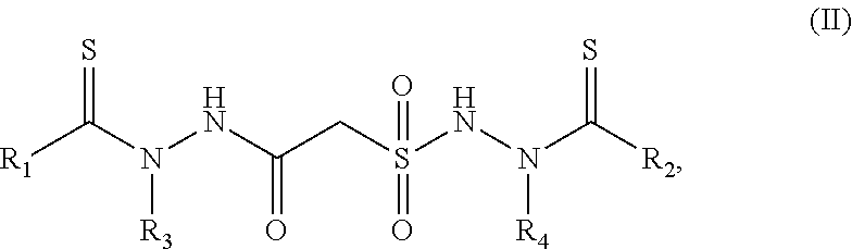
[R1]C(N(NC(CS(NN(C([R2])=S)[R4])(=O)=O)=O)[R3])=S
